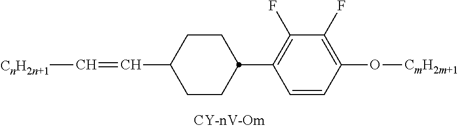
[CnH2n+1]C=CC1CCC(C2=C(F)C(F)=C(O[CmH2m+1])C=C2)CC1
